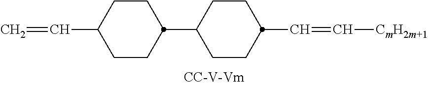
C(C1CCC(C2CCC(C=C[CmH2m+1])CC2)CC1)=C
